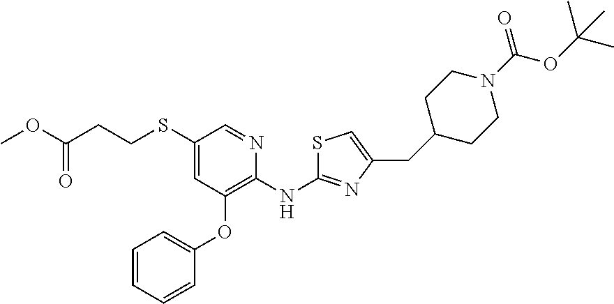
S(C1=CC(OC2=CC=CC=C2)=C(NC2=NC(CC3CCN(C(=O)OC(C)(C)C)CC3)=CS2)N=C1)CCC(OC)=O
